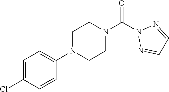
O=C(N1N=CC=N1)N1CCN(C2=CC=C(Cl)C=C2)CC1
